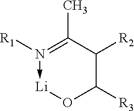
N1([R1])->[Li]OC([R3])C([R2])C=1C
